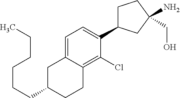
C(CC1CCC2=C(Cl)C(C3CCC(N)(CO)C3)=CC=C2C1)CCCC
